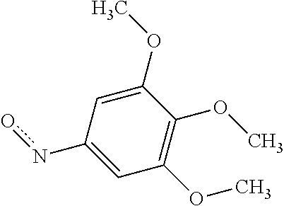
C1(no)=CC(OC)=C(OC)C(OC)=C1
